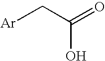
[Ar]CC(=O)O
